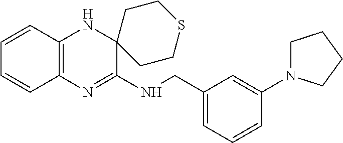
C1=CC2=C(C=C1)N=C(NCC1=CC=CC(N3CCCC3)=C1)C1(N2)CCSCC1
